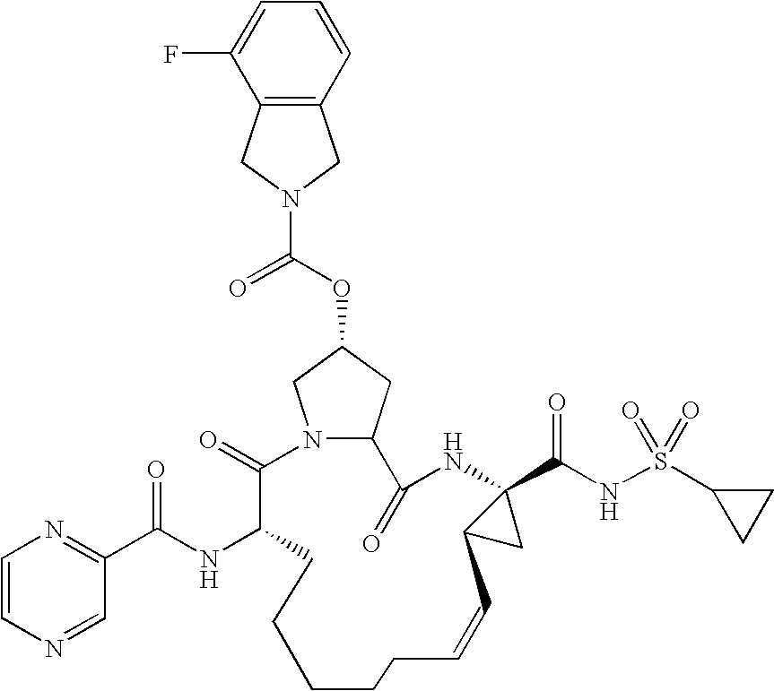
N12CC(OC(N3CC4=C(C3)C(F)=CC=C4)=O)CC1C(=O)NC1(C(NS(C3CC3)(=O)=O)=O)C(C1)C=CCCCCCC(NC(C1=NC=CN=C1)=O)C2=O
